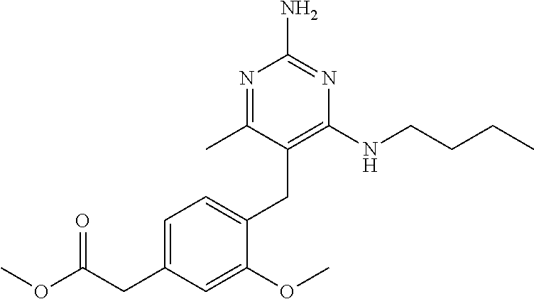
C1(NCCCC)=C(CC2=CC=C(CC(OC)=O)C=C2OC)C(C)=NC(N)=N1
